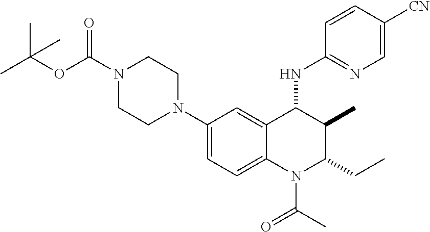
C1(N2CCN(C(OC(C)(C)C)=O)CC2)=CC=C2C(=C1)C(NC1=NC=C([CN])C=C1)C(C)C(CC)N2C(=O)C
